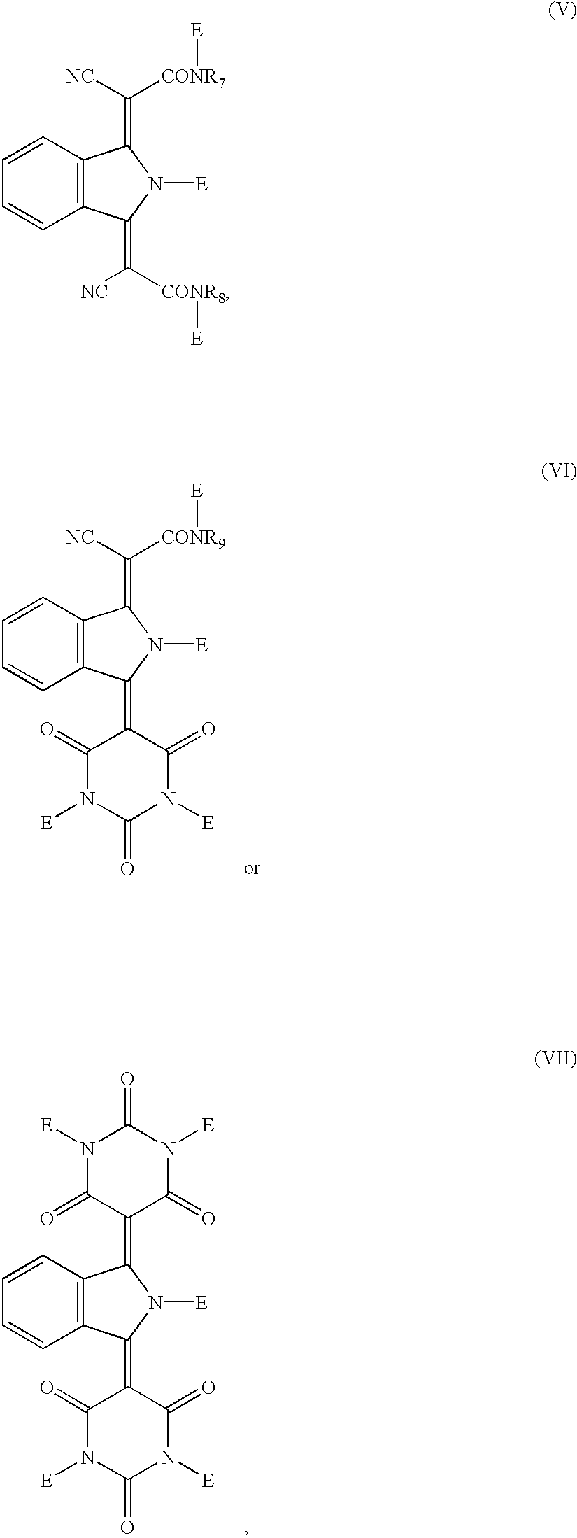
C1=CC2=C(C=C1)C(=C1C(=O)N([E])C(=O)N([E])C1=O)N([E])C2=C([NC])[CONR9][E].C1=CC2=C(C=C1)C(=C1C(=O)N([E])C(=O)N([E])C1=O)N([E])C2=C1C(=O)N([E])C(=O)N([E])C1=O.C1=CC2=C(C=C1)C(=C([NC])[CONR8][E])N([E])C2=C([NC])[CONR7][E]
